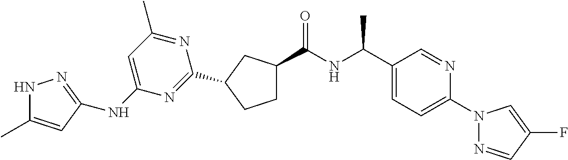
C1C(C(NC(C2=CC=C(N3N=CC(F)=C3)N=C2)C)=O)CC(C2=NC(NC3=NNC(C)=C3)=CC(C)=N2)C1
